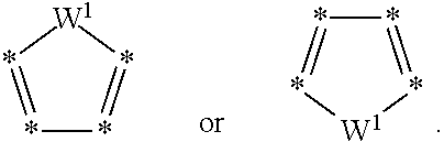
*1=*[W1]*=*1.*1=*[W1]*=*1
